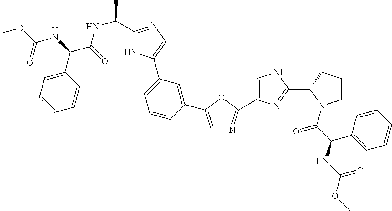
C1=CC(C2=CN=C(C3=CNC(C4N(C(=O)C(C5=CC=CC=C5)NC(OC)=O)CCC4)=N3)O2)=CC(C2=CN=C(C(NC(=O)C(C3=CC=CC=C3)NC(OC)=O)C)N2)=C1
